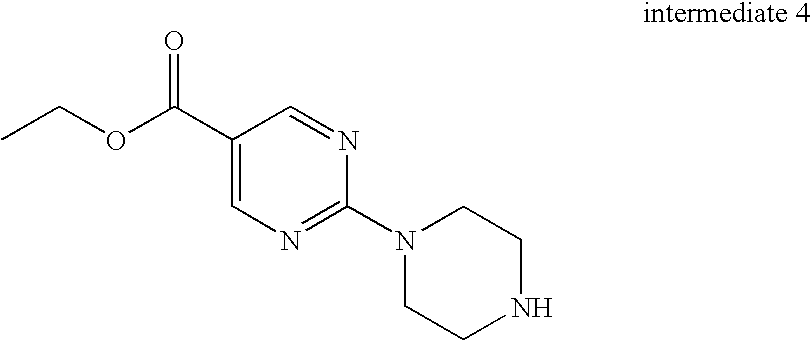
O=C(C1=CN=C(N2CCNCC2)N=C1)OCC
